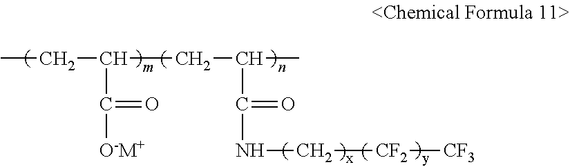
CCC(CC(C)C(NC[CF2][CF3])=O)C([O-M+])=O
